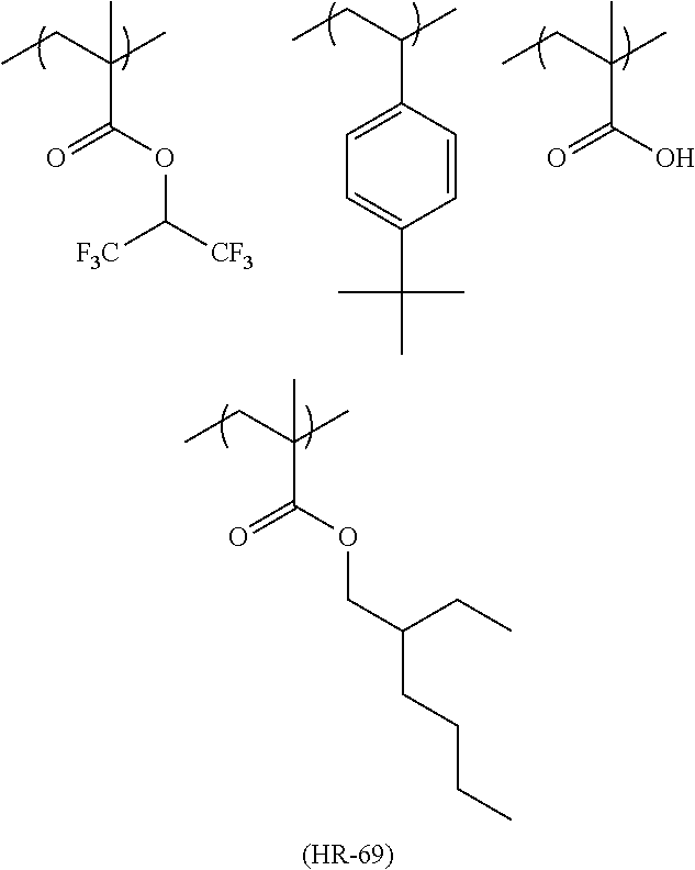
CCC(C)(C)C(=O)OCC(CCCC)CC.CCC(C)C1=CC=C(C(C)(C)C)C=C1.CCC(C)(C)C(OC([F3C])[CF3])=O.CCC(C)(C)C(O)=O.[(HR-69)]
